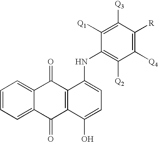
C1=CC=C2C(=C1)C(=O)C1=C(C2=O)C(O)=CC=C1NC1=C([Q2])C([Q4])=C([R])C([Q3])=C1[Q1]
